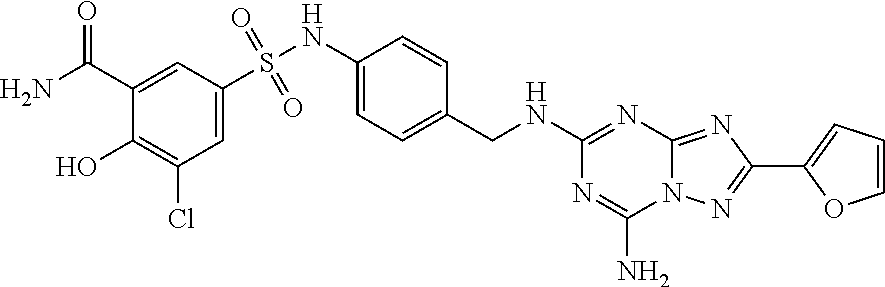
C1(O)=C(Cl)C=C(S(NC2=CC=C(CNC3=NC4=NC(C5=CC=CO5)=NN4C(N)=N3)C=C2)(=O)=O)C=C1C(N)=O
